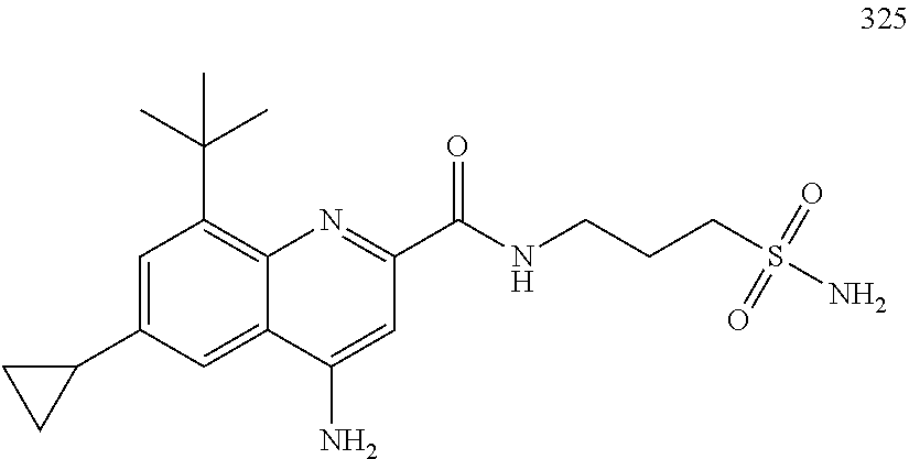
C1=C(C2CC2)C=C2C(=C1C(C)(C)C)N=C(C(=O)NCCCS(=O)(=O)N)C=C2N
